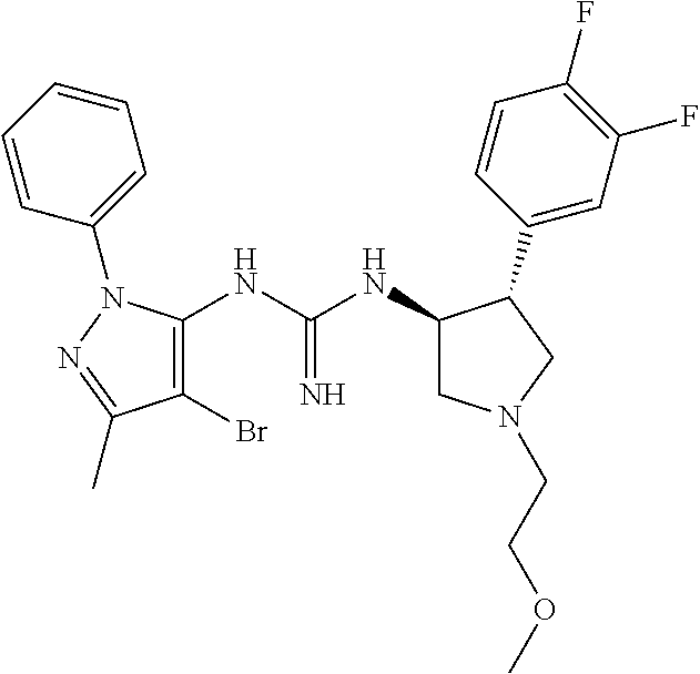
N(C(NC1CN(CCOC)CC1C1=CC(F)=C(F)C=C1)=N)C1=C(Br)C(C)=NN1C1=CC=CC=C1
